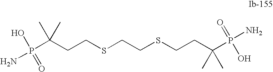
C(CSCCSCCC(P(N)(O)=O)(C)C)C(P(N)(=O)O)(C)C
